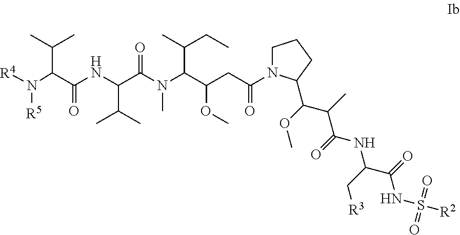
O=C(C(N([R4])[R5])C(C)C)NC(C(N(C(C(CC(N1CCCC1C(OC)C(C)C(NC(C(=O)NS([R2])(=O)=O)C[R3])=O)=O)OC)C(C)CC)C)=O)C(C)C
